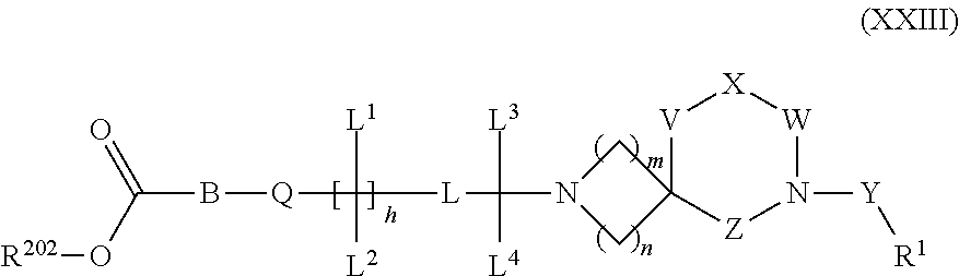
[m].C(B[Q]C([L1])([L]C([L3])([L4])N1CC2(C1)[Z]N([Y][R1])[W][X][V]2)[L2])(=O)O[R202]
